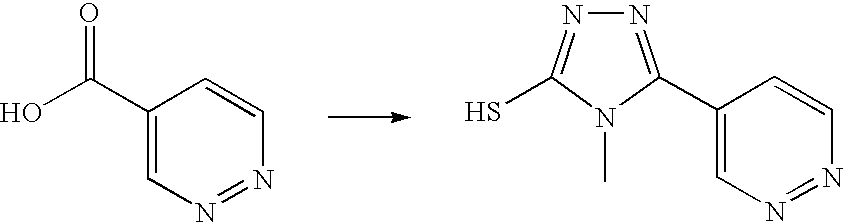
C1(C(O)=O)=CN=NC=C1.C1(C2=NN=C(S)N2C)=CN=NC=C1
